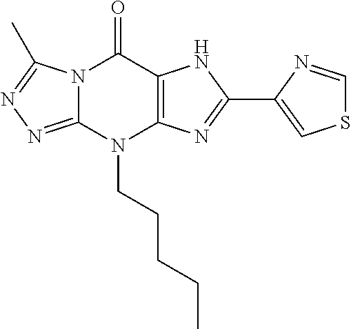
N12C(=NN=C1C)N(CCCCC)C1=C(C2=O)NC(C2=CSC=N2)=N1
